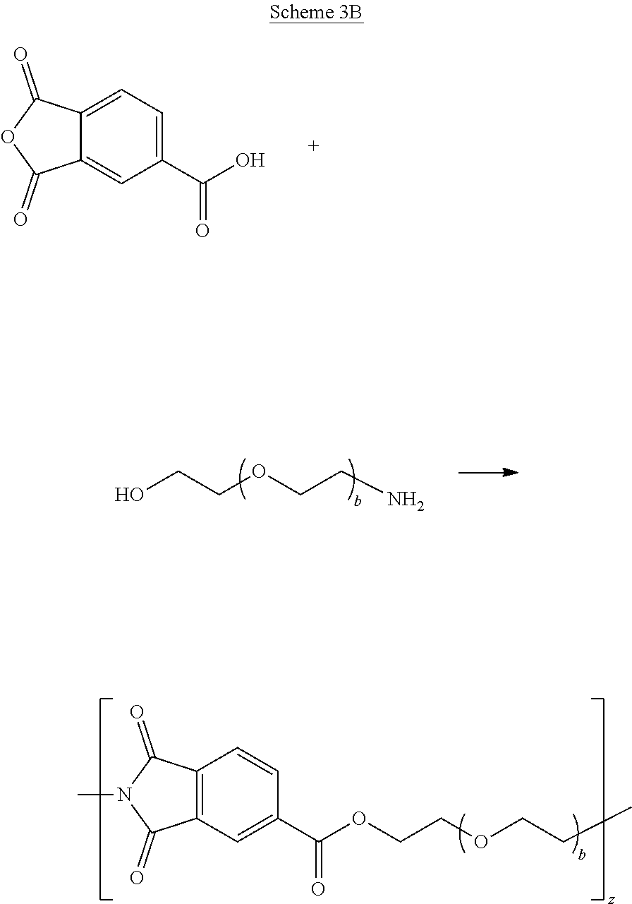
C12=CC=C(C(=O)O)C=C1C(=O)OC2=O.OCCOCCN.C12=C(C=C(C(=O)OCCOCCC)C=C1)C(=O)N(C)C2=O
